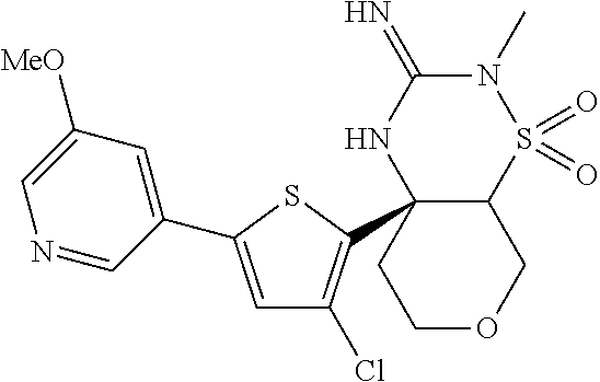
C12C(C3=C(Cl)C=C(C4=CC([MeO])=CN=C4)S3)(NC(=N)N(C)S1(=O)=O)CCOC2
